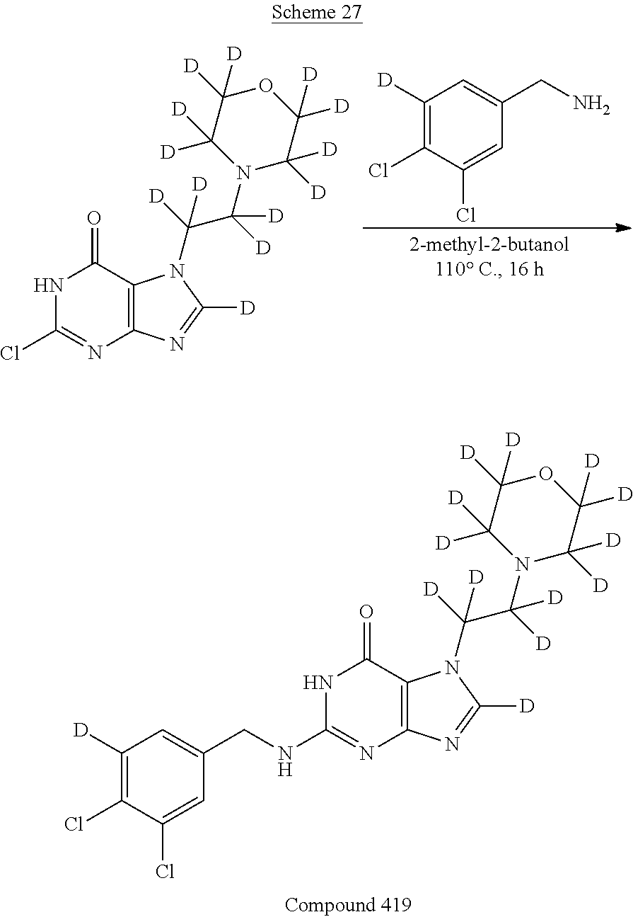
N1C(Cl)=NC2=C(C1=O)N(C(C(N1C([D])([D])C([D])([D])OC([D])([D])C1([D])[D])([D])[D])([D])[D])C([D])=N2.C1([D])=C(Cl)C(Cl)=CC(CN)=C1.C1([D])=C(Cl)C(Cl)=CC(CNC2=NC3=C(C(=O)N2)N(C(C(N2C([D])([D])C([D])([D])OC([D])([D])C2([D])[D])([D])[D])([D])[D])C([D])=N3)=C1
